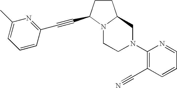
C1(N2CCN3C(C#CC4=NC(C)=CC=C4)CCC3C2)=C(C#N)C=CC=N1
